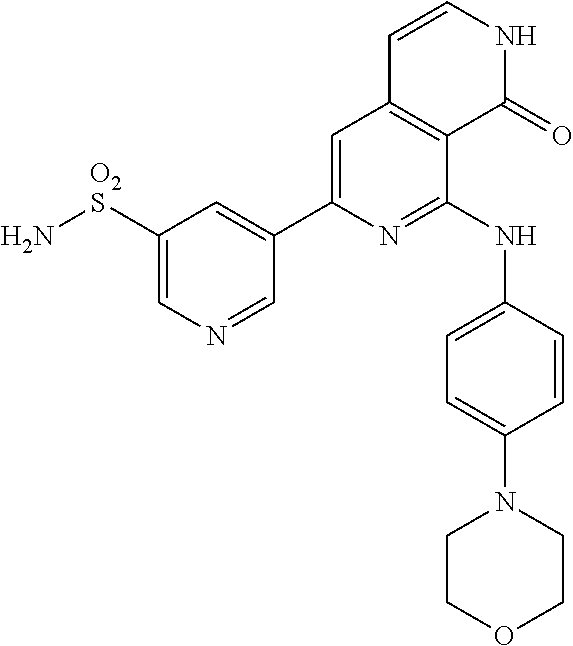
C1([O2S]N)=CN=CC(C2=CC3=C(C(NC4=CC=C(N5CCOCC5)C=C4)=N2)C(=O)NC=C3)=C1
